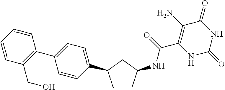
C(C1=C(N)C(=O)NC(=O)N1)(=O)NC1CCC(C2=CC=C(C3=C(CO)C=CC=C3)C=C2)C1
